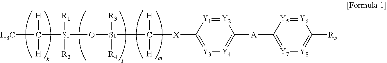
CC([Si](O[Si](C([X]C1=[Y3][Y4]=C([A]C2=[Y7][Y8]=C([R5])[Y6]=[Y5]2)[Y2]=[Y1]1)([H])[H])([R3])[R4])([R1])[R2])([H])[H]
